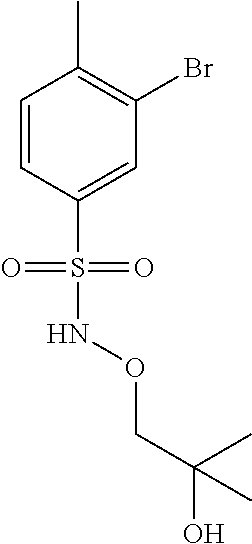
C1=CC(S(=O)(=O)NOCC(O)(C)C)=CC(Br)=C1C
